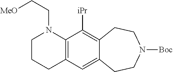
C12=C(C([iPr])=C3C(=C1)CCN([Boc])CC3)N(CC[MeO])CCC2
